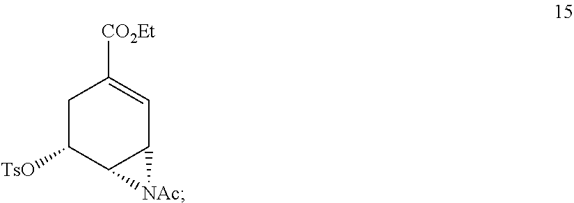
C1C([TsO])C2C(C=C1[CO2Et])[NAc]2
